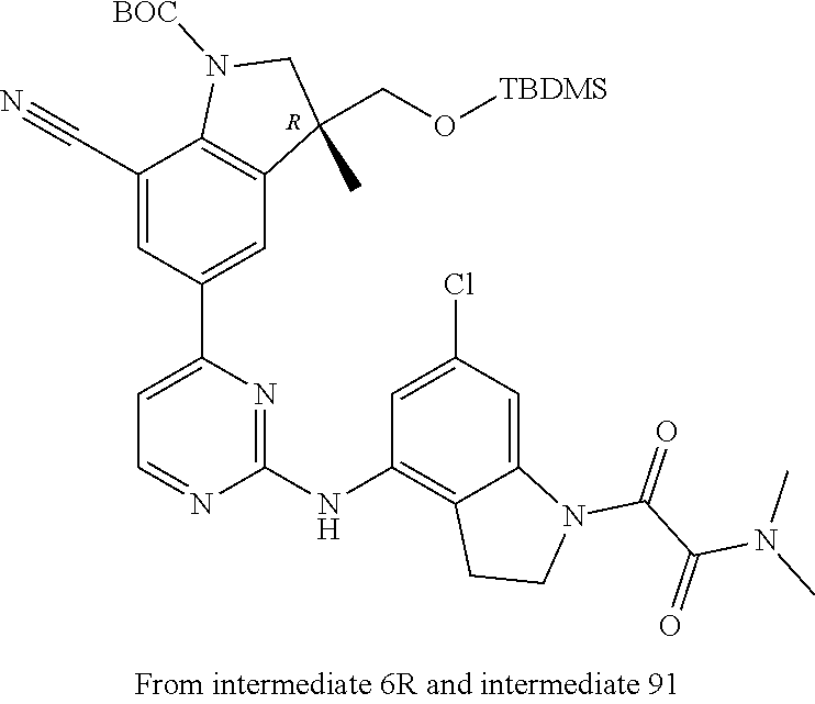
C1(C#N)=CC(C2=CC=NC(NC3=C4C(=CC(Cl)=C3)N(C(=O)C(=O)N(C)C)CC4)=N2)=CC2=C1N([BOC])CC2(CO[TBDMS])C.[R]
